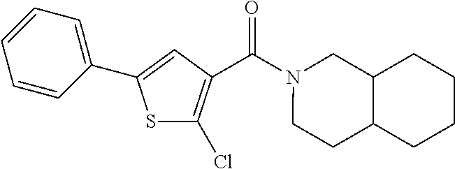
C1(C2=CC(C(N3CCC4C(C3)CCCC4)=O)=C(Cl)S2)=CC=CC=C1
